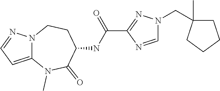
C(N1C=NC(C(NC2C(=O)N(C)C3=CC=NN3CC2)=O)=N1)C1(C)CCCC1
